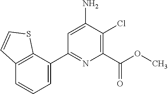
C1(C2=CC=CC3=C2SC=C3)=NC(C(OC)=O)=C(Cl)C(N)=C1
